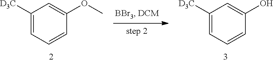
C1([D3C])=CC=CC(O)=C1.C1([D3C])=CC=CC(OC)=C1
